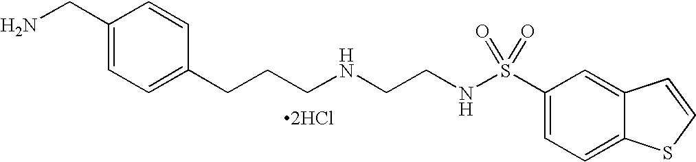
C1(CN)=CC=C(CCCNCCNS(C2=CC=C3C(=C2)C=CS3)(=O)=O)C=C1.[2HCl]
